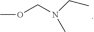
N(COC)(CC)C
